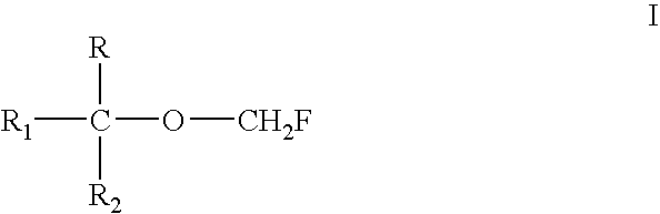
[R1]C(O[CH2F])([R])[R2]
